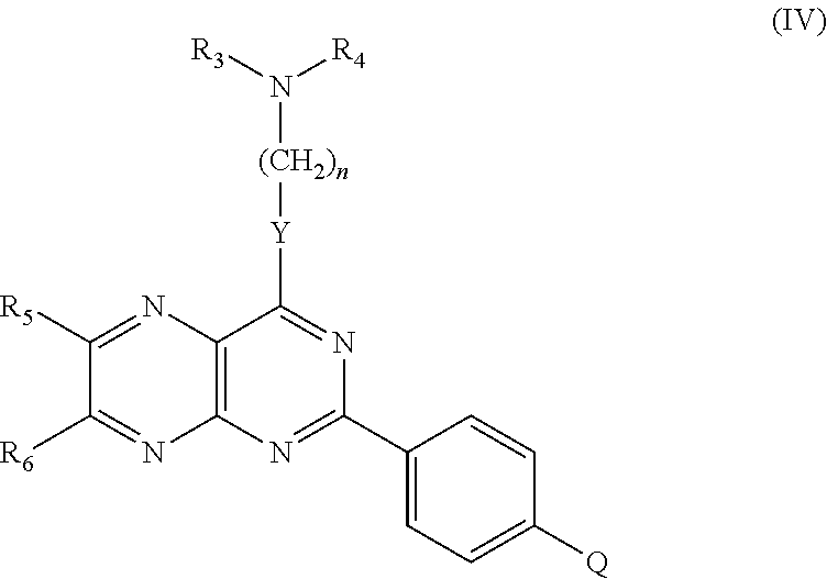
C12=C(N=C(C3=CC=C([Q])C=C3)N=C1[Y][(CH2)n]N([R3])[R4])N=C([R6])C([R5])=N2
